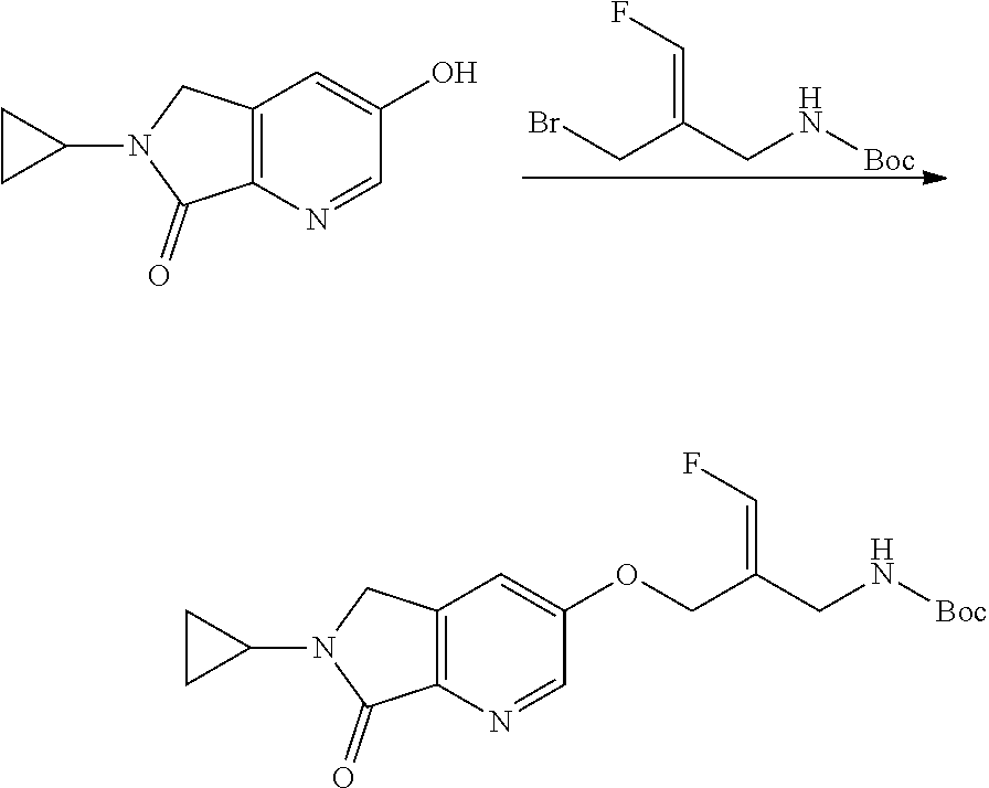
C12=C(N=CC(OCC(=CF)CN[Boc])=C1)C(=O)N(C1CC1)C2.C(=C(CN[Boc])CBr)F.C12=C(N=CC(O)=C1)C(=O)N(C1CC1)C2
